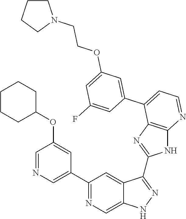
C1(C2=NC=C3C(=C2)C(C2=NC4=C(N2)N=CC=C4C2=CC(OCCN4CCCC4)=CC(F)=C2)=NN3)=CN=CC(OC2CCCCC2)=C1
